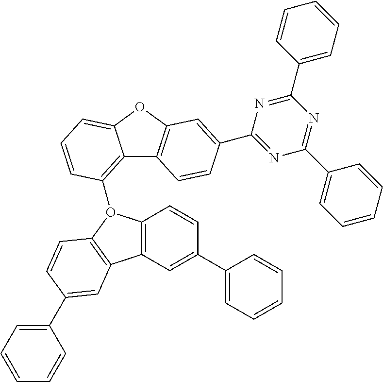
C12=C(O3C4=C(C=C(C5=CC=CC=C5)C=C4)C4=C3C=CC(C3=CC=CC=C3)=C4)C=CC=C1OC1=C2C=CC(C2=NC(C3=CC=CC=C3)=NC(C3=CC=CC=C3)=N2)=C1
